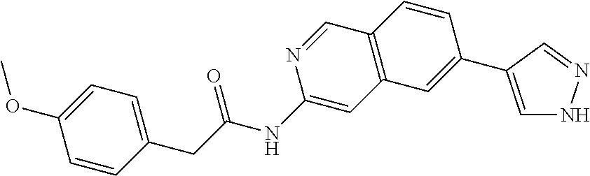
C1(CC(NC2=CC3=C(C=N2)C=CC(C2=CNN=C2)=C3)=O)=CC=C(OC)C=C1
